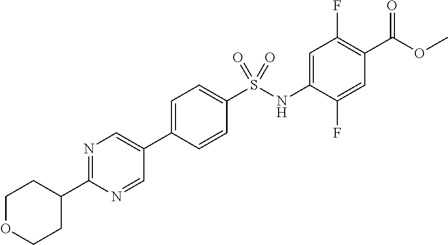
C1(C2=CN=C(C3CCOCC3)N=C2)=CC=C(S(NC2=CC(F)=C(C(OC)=O)C=C2F)(=O)=O)C=C1
